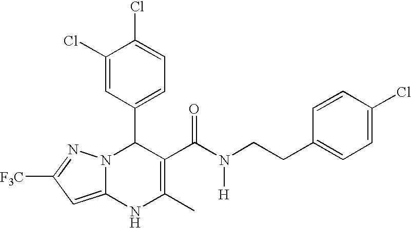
C1(Cl)=CC(C2N3C(=CC([F3C])=N3)NC(C)=C2C(N([H])CCC2=CC=C(Cl)C=C2)=O)=CC=C1Cl
